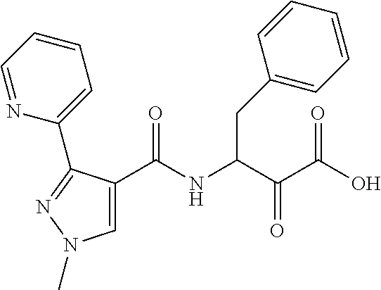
C1(C(NC(C(C(O)=O)=O)CC2=CC=CC=C2)=O)=CN(C)N=C1C1=CC=CC=N1
